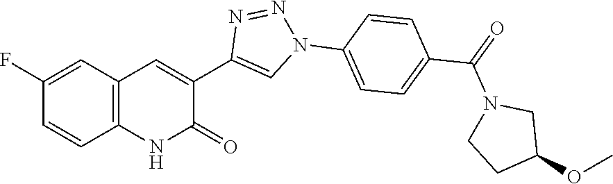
C1=CC2=C(C=C1F)C=C(C1=CN(C3=CC=C(C(=O)N4CCC(OC)C4)C=C3)N=N1)C(=O)N2
